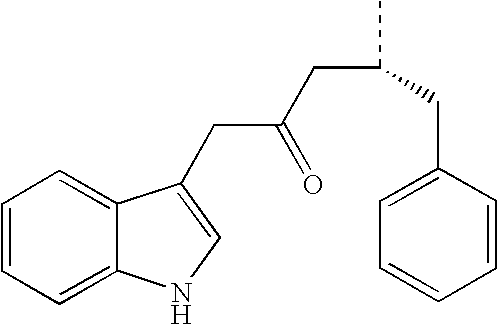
C1=CC=C2C(=C1)C(CC(CC(C)CC1=CC=CC=C1)=O)=CN2
